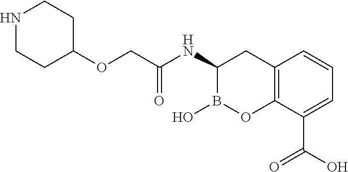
C12=C(C(C(O)=O)=CC=C1)OB(O)C(NC(COC1CCNCC1)=O)C2
